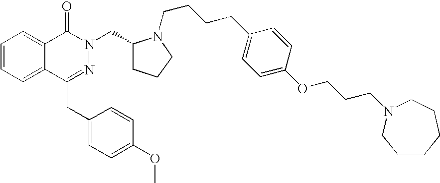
C1=CC=C2C(=C1)C(=O)N(CC1CCCN1CCCCC1=CC=C(OCCCN3CCCCCC3)C=C1)N=C2CC1=CC=C(OC)C=C1
